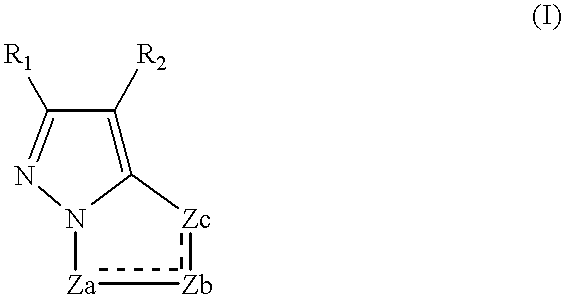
C12=C([R2])C([R1])=NN1[Za]:[Zb]:[Zc]2
